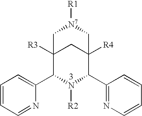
C12([R3])C(C3=CC=CC=N3)N([R2])C(C3=NC=CC=C3)C([R4])(C1)C[N7]([R1])C2
